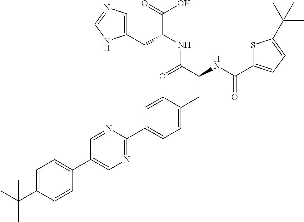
CC(C1=CC=C(C2=CN=C(C3=CC=C(CC(NC(=O)C4=CC=C(C(C)(C)C)S4)C(=O)NC(C(=O)O)CC4=CN=CN4)C=C3)N=C2)C=C1)(C)C
